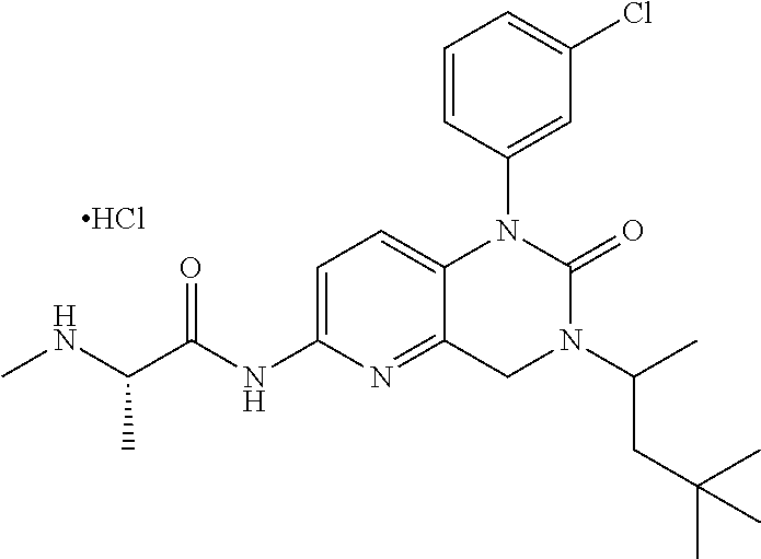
C1=CC(N2C3=CC=C(NC(C(NC)C)=O)N=C3CN(C(C)CC(C)(C)C)C2=O)=CC(Cl)=C1.Cl
